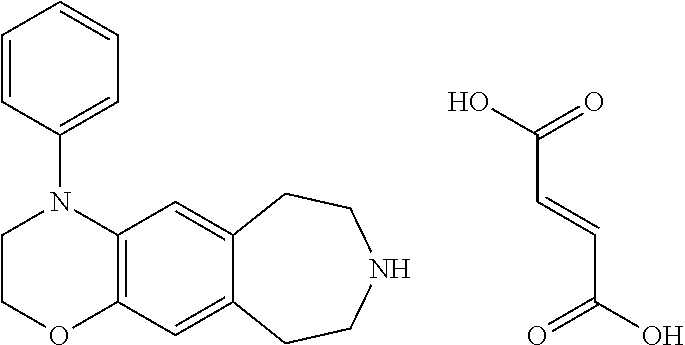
OC(=O)C=CC(O)=O.C1COC2=C(N1C1=CC=CC=C1)C=C1C(=C2)CCNCC1
